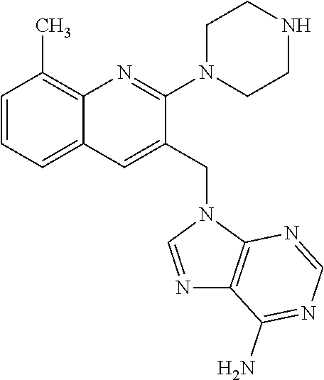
C1=CC=C2C(=C1C)N=C(N1CCNCC1)C(CN1C=NC3=C1N=CN=C3N)=C2
